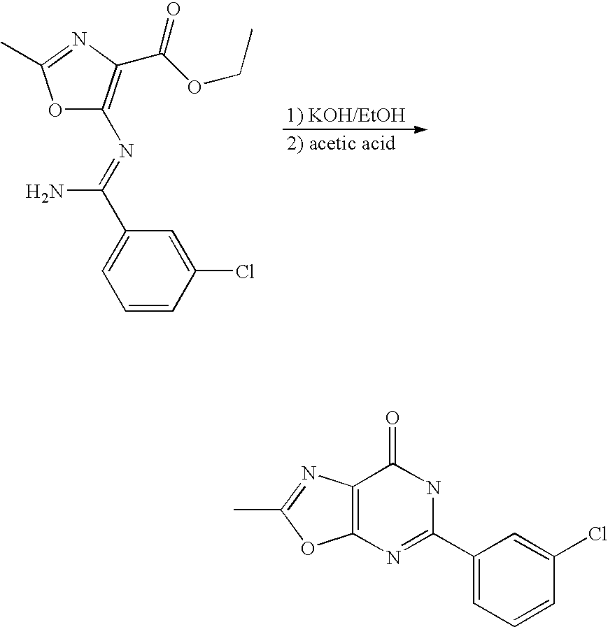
C1=CC(Cl)=CC(C(=NC2=C(C(OCC)=O)N=C(C)O2)N)=C1.C12=C(N=C(C3=CC=CC(Cl)=C3)NC1=O)OC(C)=N2
